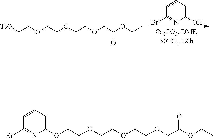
C1=CC=C(O)N=C1Br.[TsO]CCOCCOCCOCC(OCC)=O.C1(OCCOCCOCCOCC(OCC)=O)=CC=CC(Br)=N1
